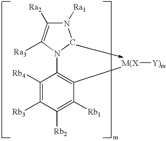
C1([Rb4])=C([Rb3])C([Rb2])=C([Rb1])C([M(X][Y)m])=C1N1CN([Ra1])C([Ra2])=C1[Ra3]
